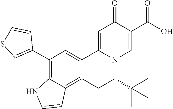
C12=CC(C3=CSC=C3)=C3C(=C1CC(C(C)(C)C)N1C2=CC(=O)C(C(O)=O)=C1)C=CN3
